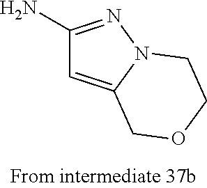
C1(N)=NN2C(=C1)COCC2
